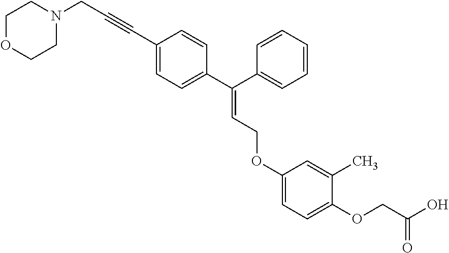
C1N(CC#CC2=CC=C(C(C3=CC=CC=C3)=CCOC3=CC=C(OCC(O)=O)C(C)=C3)C=C2)CCOC1
